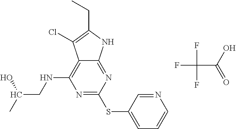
N1=C(SC2=CC=CN=C2)N=C2C(=C1NCC(C)O)C(Cl)=C(CC)N2.FC(C(O)=O)(F)F
